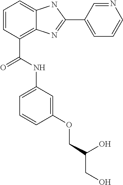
C1=CC(C(NC2=CC=CC(OCC(CO)O)=C2)=O)=C2C(=C1)NC(C1=CC=CN=C1)=N2
